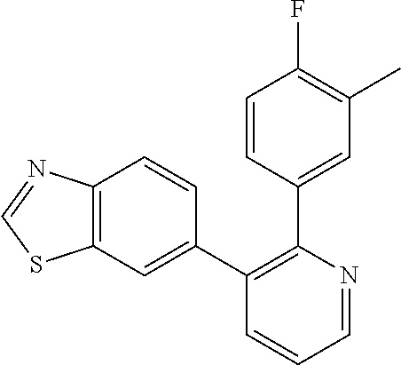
C12=C(C=C(C3=C(C4=CC(C)=C(F)C=C4)N=CC=C3)C=C1)SC=N2
